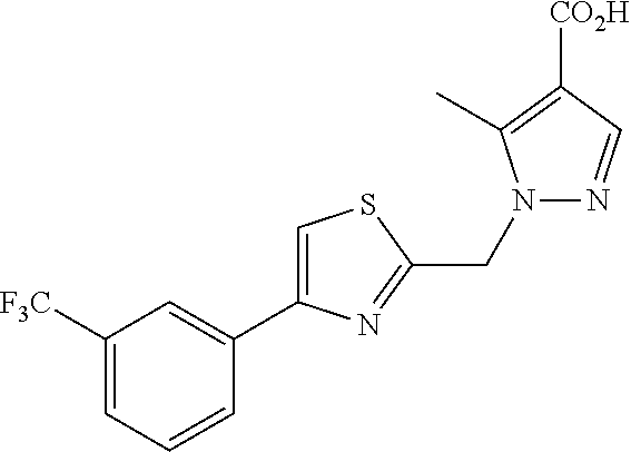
C1([F3C])=CC=CC(C2=CSC(CN3N=CC([CO2H])=C3C)=N2)=C1
